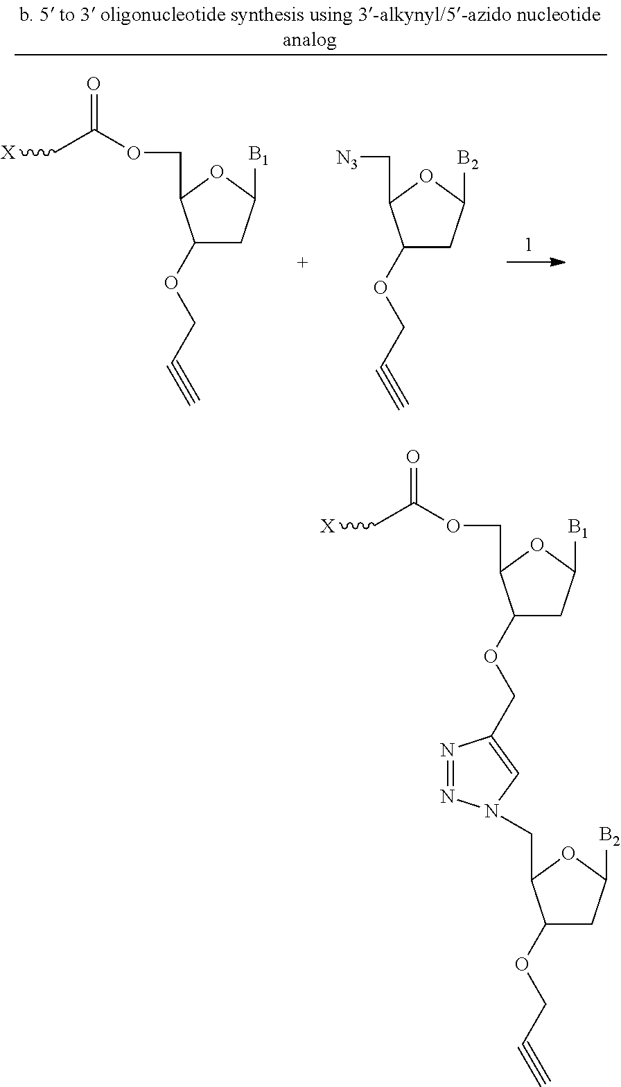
C(C(OCC1C(OCC#C)CC([B1])O1)=O)[X].[N3]CC1C(OCC#C)CC([B2])O1.C(C(OCC1C(OCC2=CN(CC3C(OCC#C)CC([B2])O3)N=N2)CC([B1])O1)=O)[X]
